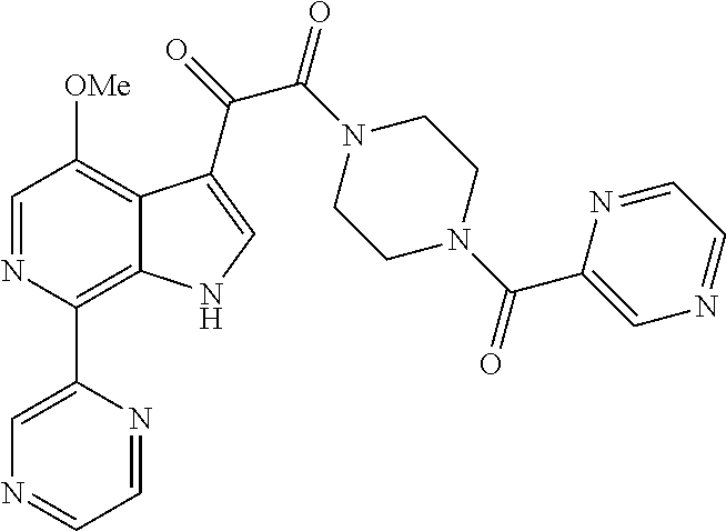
C1=NC(C2=CN=CC=N2)=C2C(=C1[OMe])C(C(=O)C(N1CCN(C(C3=CN=CC=N3)=O)CC1)=O)=CN2
